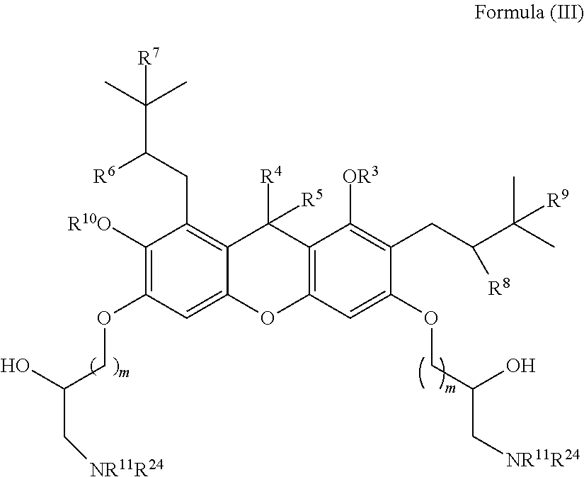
C12=C(CC([R6])C(C)(C)[R7])C([R10O])=C(OCC(O)C[NR11R24])C=C1OC1=C(C2([R4])[R5])C([OR3])=C(CC([R8])C(C)(C)[R9])C(OCC(C[NR11R24])O)=C1
